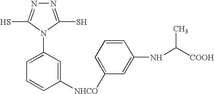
N1=C(S)N(C2=CC=CC([NHCO]C3=CC=CC(NC(C)[COOH])=C3)=C2)C(S)=N1
